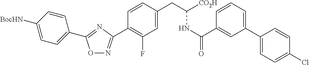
O1N=C(C2=C(F)C=C(CC(NC(=O)C3=CC(C4=CC=C(Cl)C=C4)=CC=C3)[CO2H])C=C2)N=C1C1=CC=C([BocHN])C=C1
